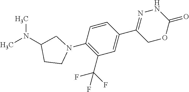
C1(C2=CC(C(F)(F)F)=C(N3CC(N(C)C)CC3)C=C2)=NNC(=O)OC1
